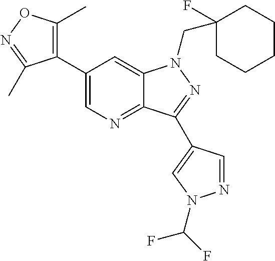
C12=NC=C(C3=C(C)ON=C3C)C=C1N(CC1(F)CCCCC1)N=C2C1=CN(C(F)F)N=C1
